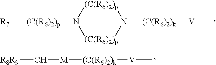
[(C(R6)2)p]([R7])N1[(C(R6)2)p]N([(C(R6)2)k][V]C)[(C(R6)2)p]1.C([R8R9])[M][(C(R6)2)k][V]C
